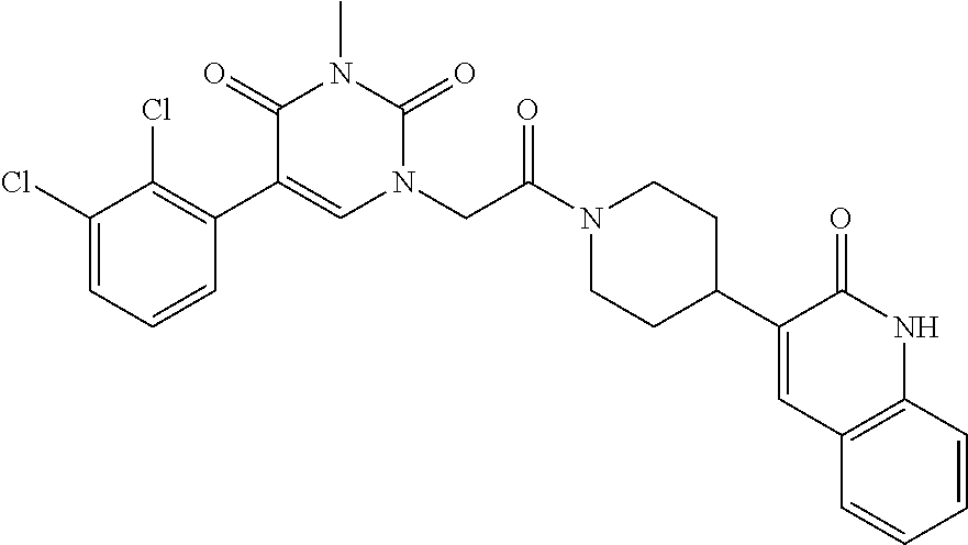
C1(Cl)=CC=CC(C2=CN(CC(N3CCC(C4=CC5=C(NC4=O)C=CC=C5)CC3)=O)C(=O)N(C)C2=O)=C1Cl
